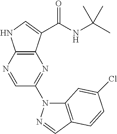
C12=C(C(C(NC(C)(C)C)=O)=CN1)N=C(N1C3=C(C=N1)C=CC(Cl)=C3)C=N2
